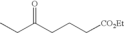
CCC(CCC[CO2Et])=O
